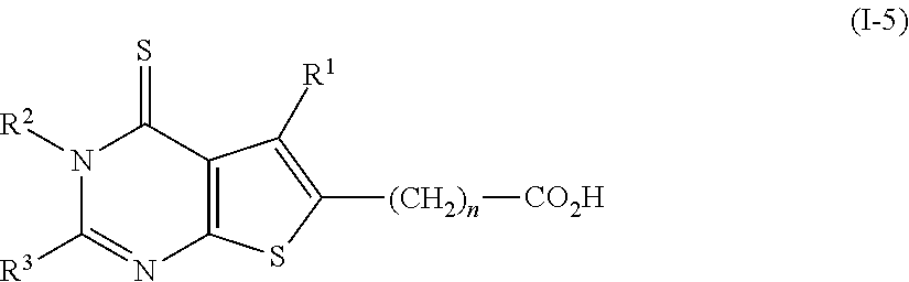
N1([R2])C(=S)C2=C(N=C1[R3])SC([(CH2)n][CO2H])=C2[R1]
